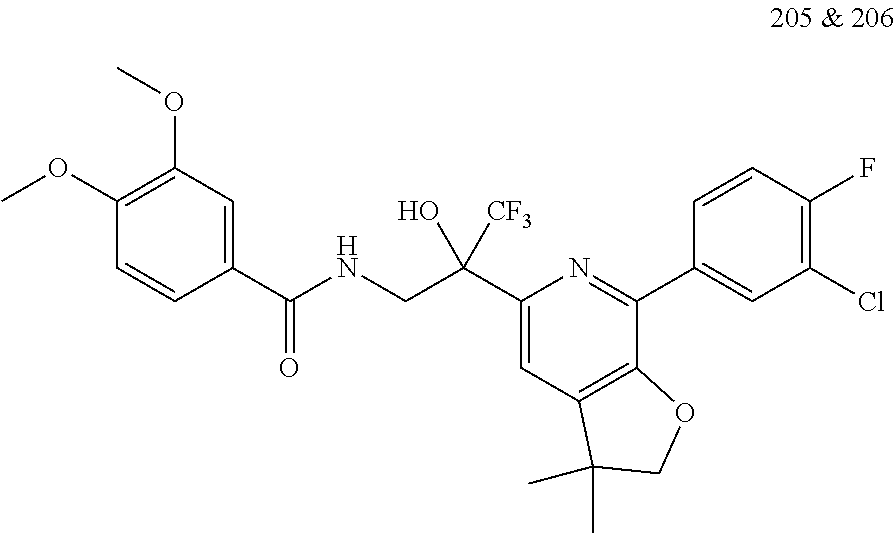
O(C1=C(OC)C=C(C(NCC(C2=CC3=C(C(C4=CC(Cl)=C(F)C=C4)=N2)OCC3(C)C)(O)[CF3])=O)C=C1)C
